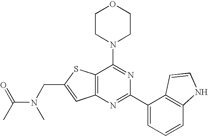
C1CN(C2=NC(C3=CC=CC4=C3C=CN4)=NC3=C2SC(CN(C(C)=O)C)=C3)CCO1
